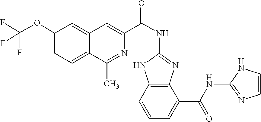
C12=CC=C(OC(F)(F)F)C=C1C=C(C(NC1=NC3=C(N1)C=CC=C3C(NC1=NC=CN1)=O)=O)N=C2C
